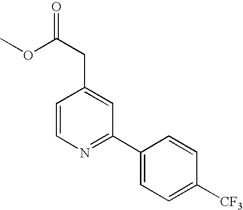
C1=CN=C(C2=CC=C([CF3])C=C2)C=C1CC(=O)OC
